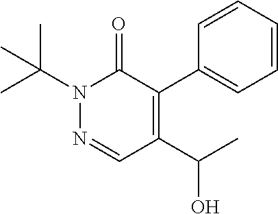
N1(C(C)(C)C)N=CC(C(C)O)=C(C2=CC=CC=C2)C1=O
